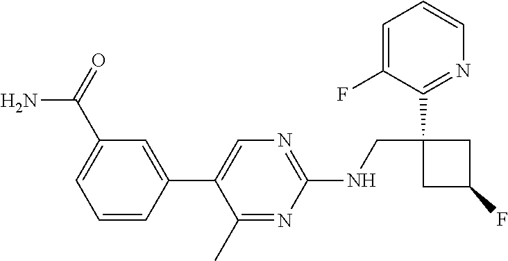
C1(C2=CN=C(NCC3(C4=NC=CC=C4F)CC(F)C3)N=C2C)=CC(C(=O)N)=CC=C1
